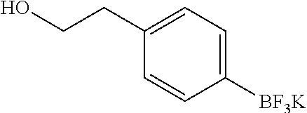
C1([BF3K])=CC=C(CCO)C=C1
